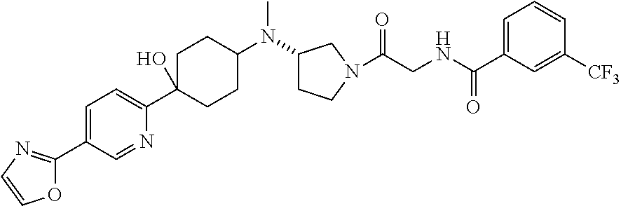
C1(N(C2CCC(C3=CC=C(C4=NC=CO4)C=N3)(O)CC2)C)CCN(C(CNC(C2=CC=CC([CF3])=C2)=O)=O)C1
